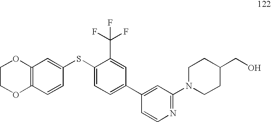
C1COC2=C(O1)C=C(SC1=CC=C(C3=CC(N4CCC(CO)CC4)=NC=C3)C=C1C(F)(F)F)C=C2
